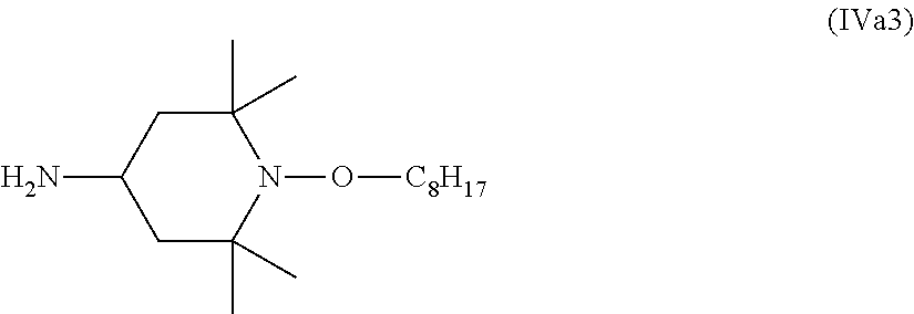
C1C(C)(C)N(O[C8H17])C(C)(C)CC1N
